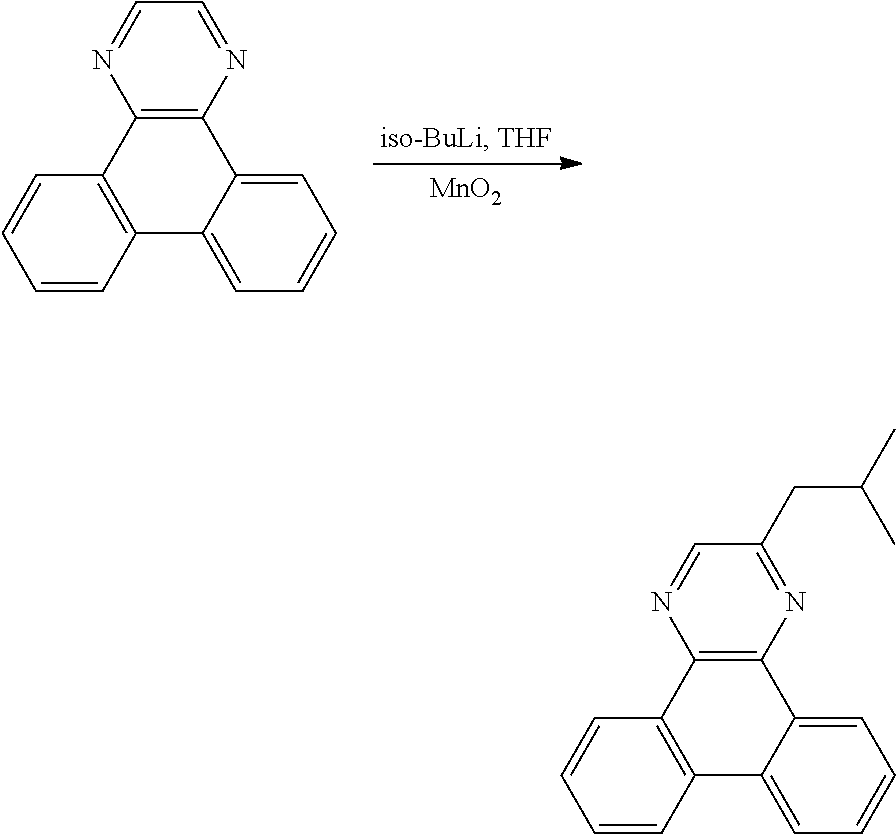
C1=CC2=C(C=C1)C1=C(C3=CC=CC=C23)N=CC=N1.[MnO2].C1=CC2=C(C=C1)C1=C(C3=CC=CC=C23)N=C(CC(C)C)C=N1
